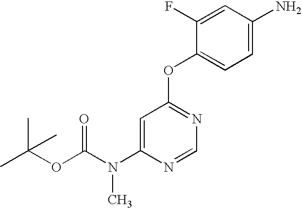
C1(F)=CC(N)=CC=C1OC1=NC=NC(N(C(OC(C)(C)C)=O)C)=C1
